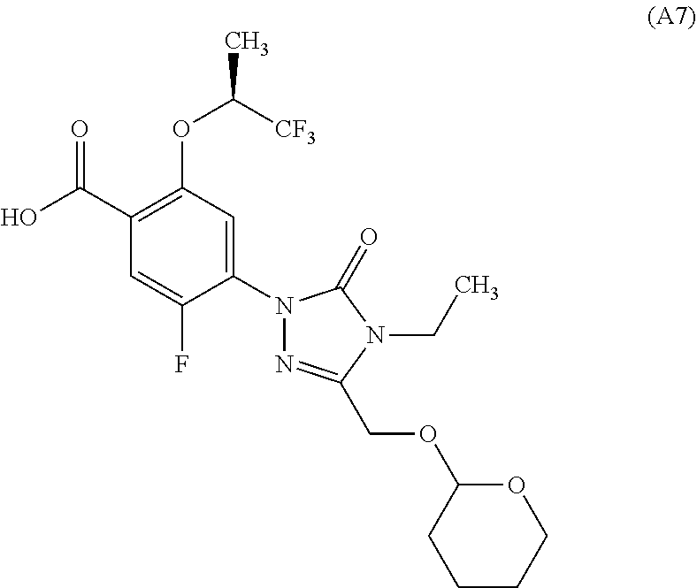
C1(C(O)=O)=C(OC(C)[CF3])C=C(N2N=C(COC3CCCCO3)N(CC)C2=O)C(F)=C1
